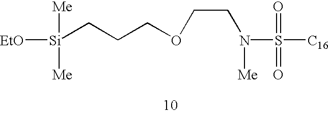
[EtO][Si](CCCOCCN(S(=O)(=O)[C16])[Me])([Me])[Me]
